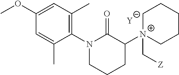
C1=C(C)C(N2C(=O)C([N+]3(C[Z])CCCCC3)CCC2)=C(C)C=C1OC.[Y]
